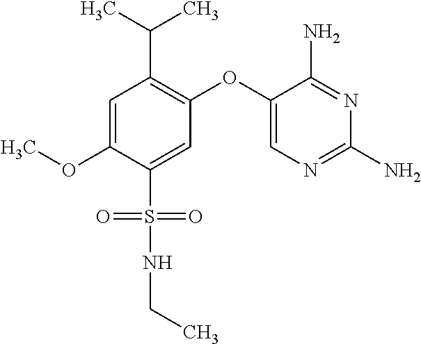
C1=C(OC)C(S(NCC)(=O)=O)=CC(OC2=CN=C(N)N=C2N)=C1C(C)C
